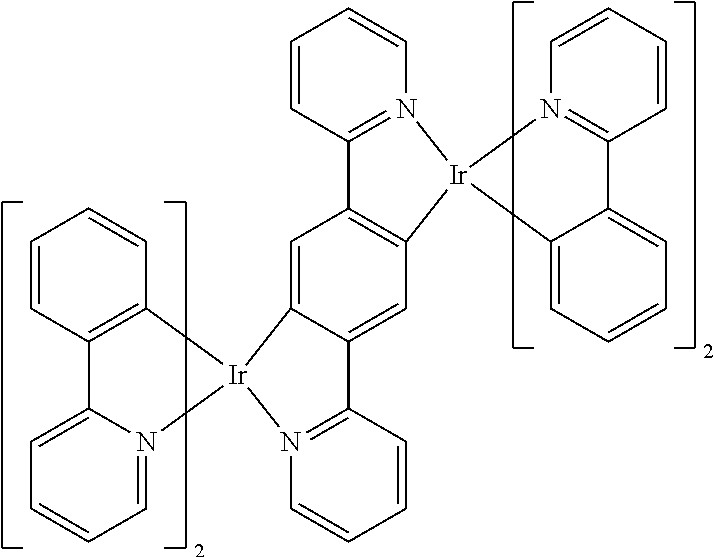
C12=CC=CC=N1[Ir]1(C3=C2C=CC=C3)C2=CC3=C(C=C2C2=N1C=CC=C2)[Ir]1(N2=C3C=CC=C2)N2=C(C3=CC=CC=C31)C=CC=C2
